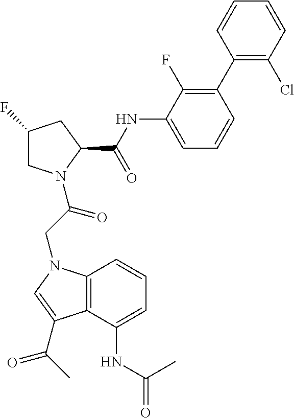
C1C(F)CC(C(NC2=CC=CC(C3=C(Cl)C=CC=C3)=C2F)=O)N1C(CN1C2=C(C(C(C)=O)=C1)C(NC(=O)C)=CC=C2)=O
